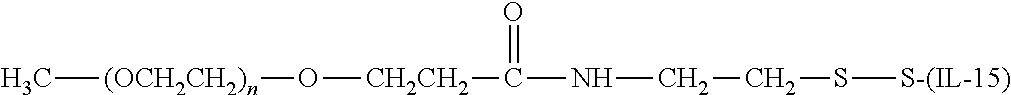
C[(OCH2CH2)n]O[CH2CH2]C(=O)NCCS[S-(IL-15)]
